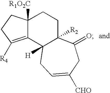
C12=C([R4])CCC1([R1O2C])CCC1([R2])C2([H])CC=C([CHO])CC1=O
